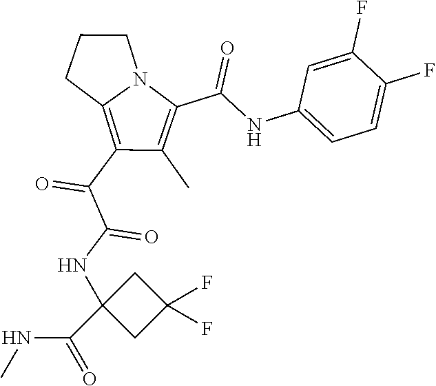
C(C1=C(C)C(C(C(NC2(C(=O)NC)CC(F)(F)C2)=O)=O)=C2N1CCC2)(=O)NC1=CC=C(F)C(F)=C1
